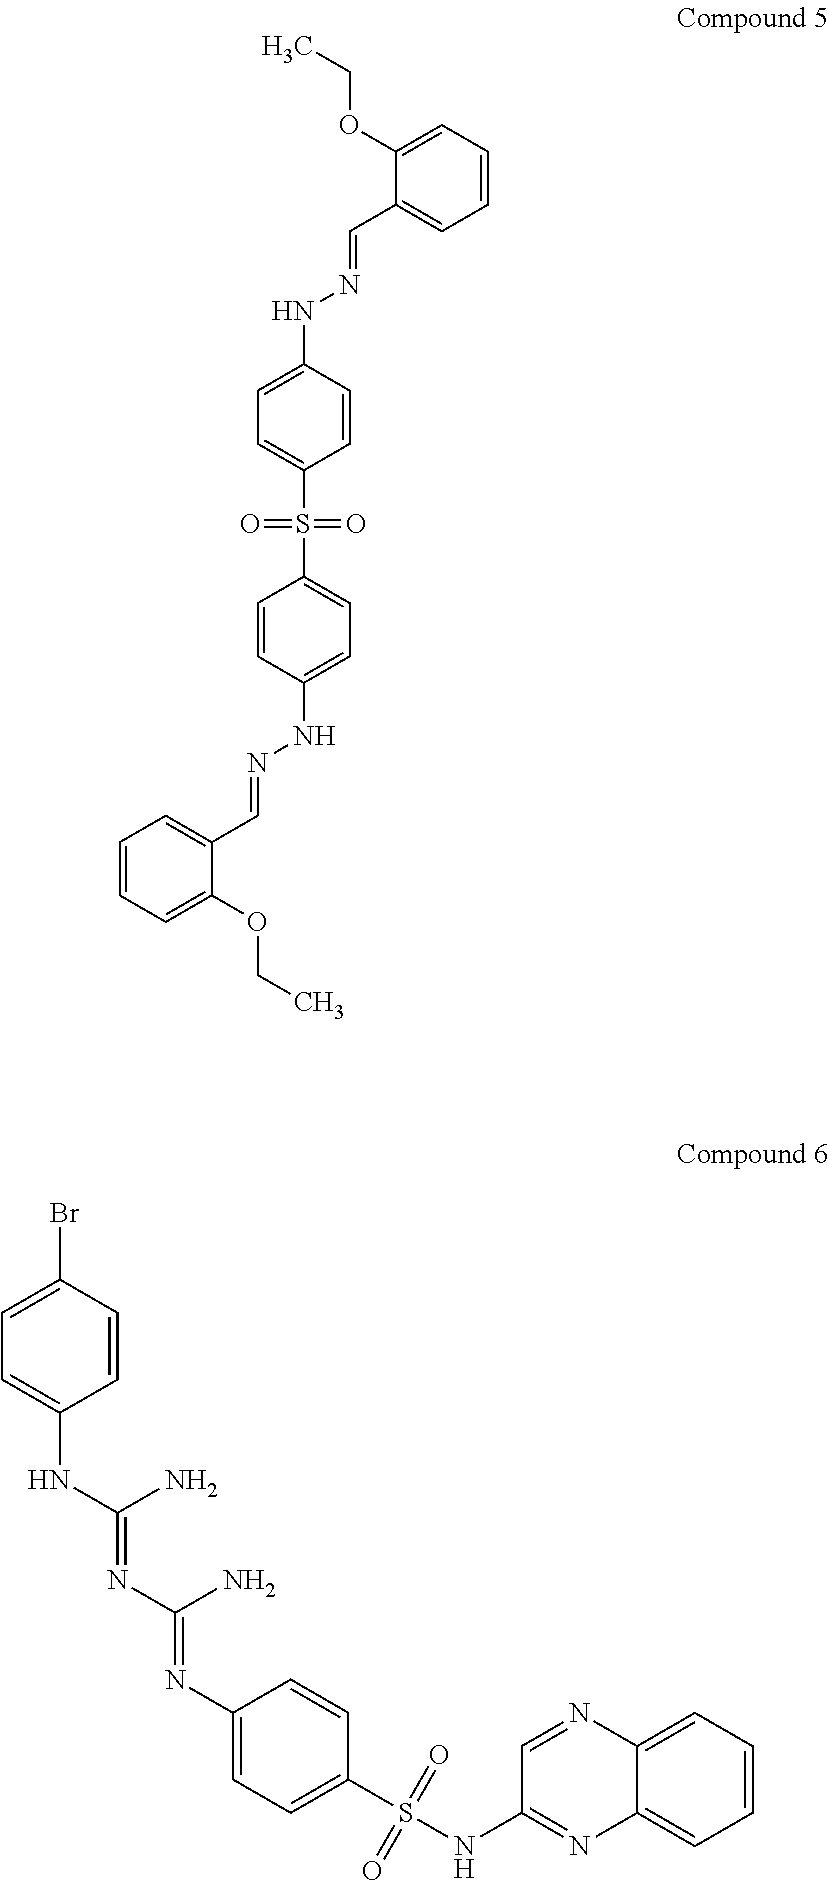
C1=CC(Br)=CC=C1NC(=NC(=NC1=CC=C(S(NC2=NC3=CC=CC=C3N=C2)(=O)=O)C=C1)N)N.C1=CC=C(OCC)C(C=NNC2=CC=C(S(C3=CC=C(NN=CC4=CC=CC=C4OCC)C=C3)(=O)=O)C=C2)=C1
